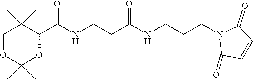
C1(=O)C=CC(=O)N1CCCNC(CCNC(C1OC(C)(C)OCC1(C)C)=O)=O
